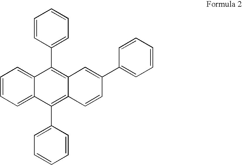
C1=CC=C2C(=C1)C(C1=CC=CC=C1)=C1C(=C2C2=CC=CC=C2)C=CC(C2=CC=CC=C2)=C1
